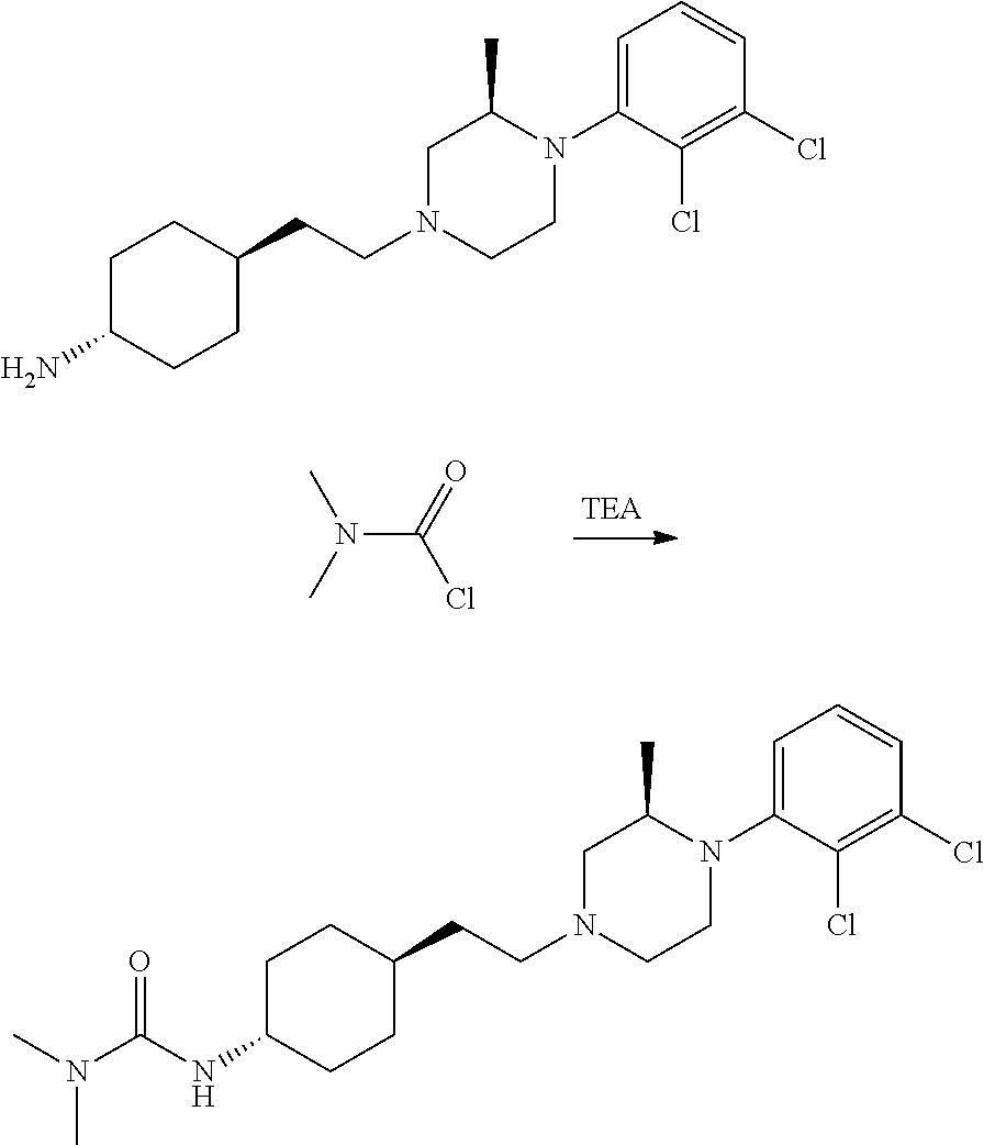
N(C(=O)Cl)(C)C.C1CN(CCC2CCC(NC(N(C)C)=O)CC2)CC(C)N1C1=CC=CC(Cl)=C1Cl.C1CN(CCC2CCC(N)CC2)CC(C)N1C1=CC=CC(Cl)=C1Cl
